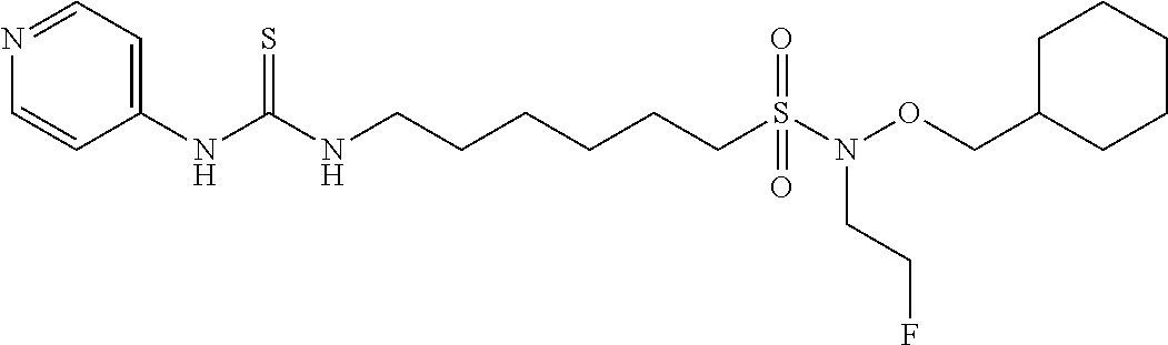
C1(NC(NCCCCCCS(N(OCC2CCCCC2)CCF)(=O)=O)=S)=CC=NC=C1
